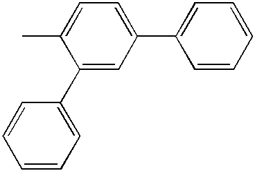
C1=C(C)C(C2=CC=CC=C2)=CC(C2=CC=CC=C2)=C1
